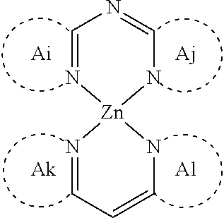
C1=N[Zn]2(NC=N1)N=CC=CN2.[Al]
